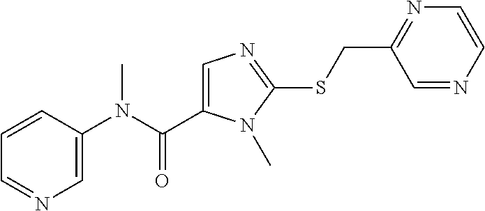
C1=CC(N(C(=O)C2=CN=C(SCC3=NC=CN=C3)N2C)C)=CN=C1
